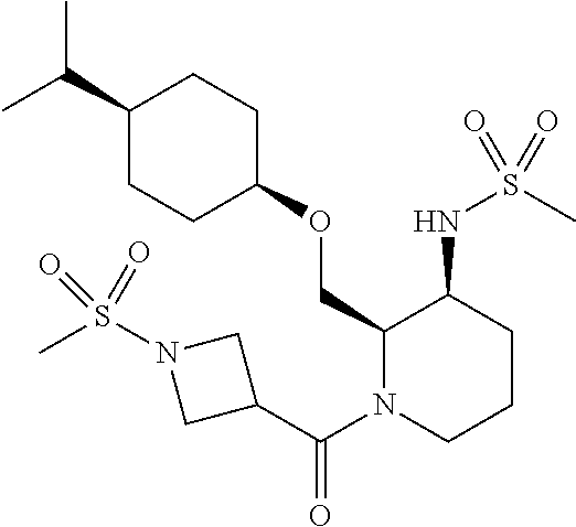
C(C)(C)C1CCC(OCC2N(C(C3CN(S(C)(=O)=O)C3)=O)CCCC2NS(C)(=O)=O)CC1
